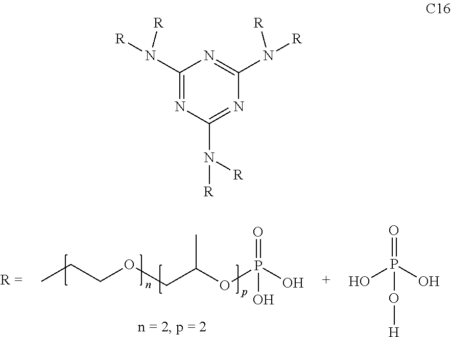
CCCOCC(OP(O)(O)=O)C.P(O)(=O)(O)O[H].N1=C(N([R])[R])N=C(N([R])[R])N=C1N([R])[R]
